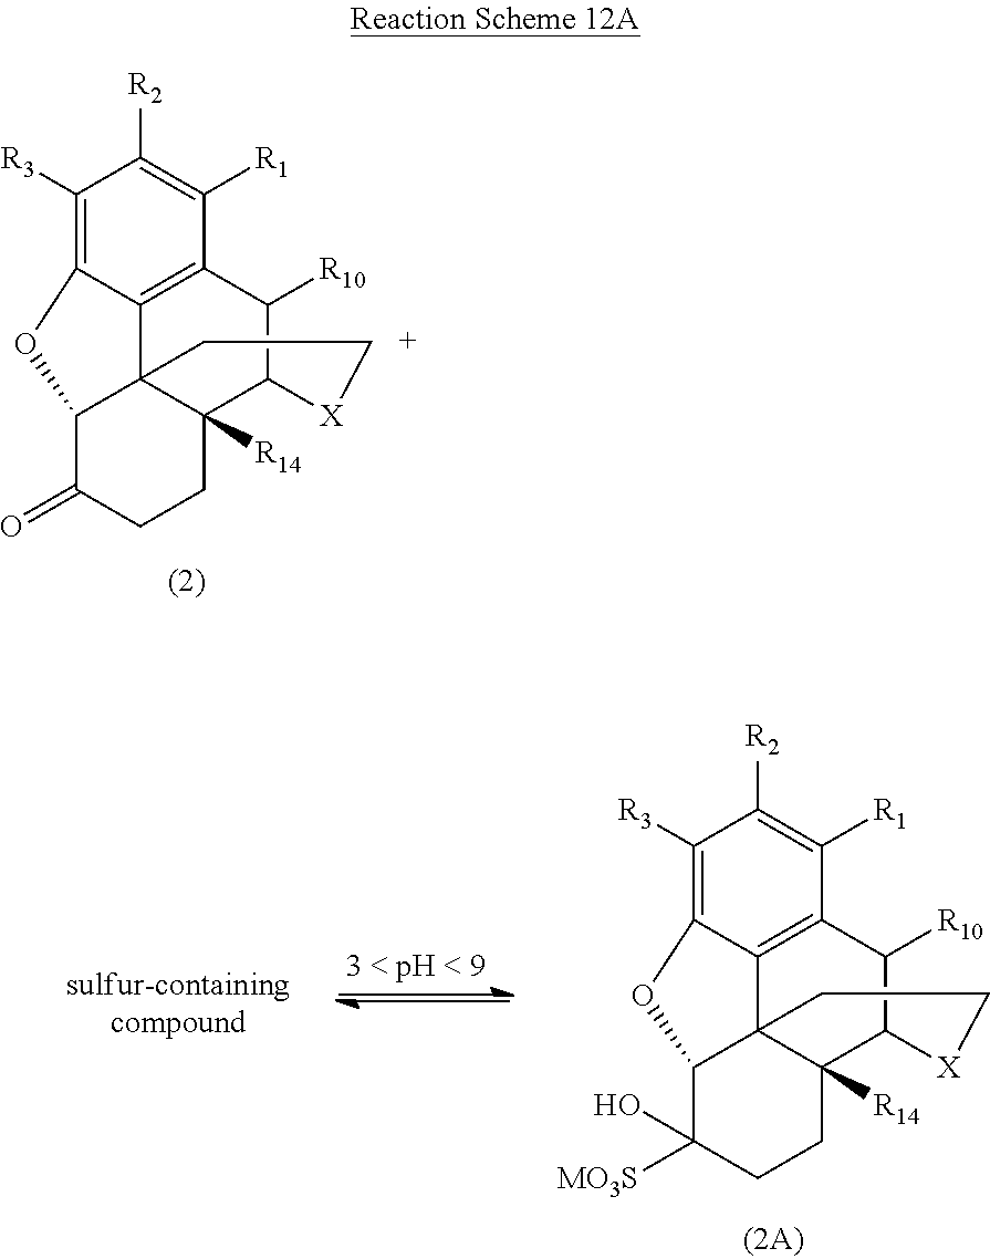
C1([R3])=C2C3=C(C([R1])=C1[R2])C([R10])C1C4([R14])C3(C(C(=O)CC4)O2)CC[X]1.C1([R3])=C2C3=C(C([R1])=C1[R2])C([R10])C1C4([R14])C3(C(C([MO3S])(O)CC4)O2)CC[X]1
